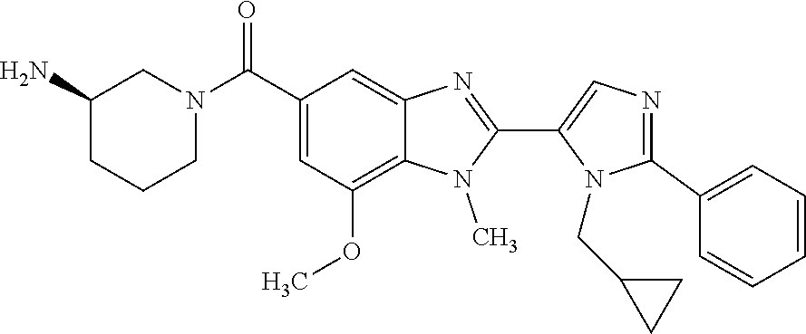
N1=C(C2=CC=CC=C2)N(CC2CC2)C(C2=NC3=CC(C(N4CCCC(N)C4)=O)=CC(OC)=C3N2C)=C1
